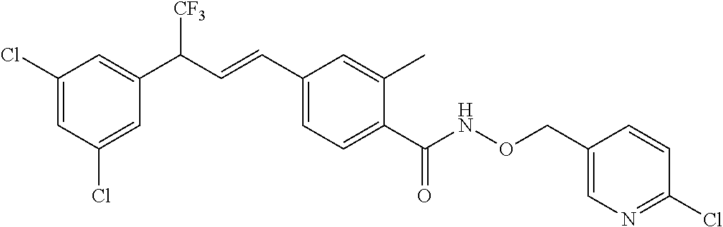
C1(Cl)=CC(Cl)=CC(C(C=CC2=CC=C(C(NOCC3=CN=C(Cl)C=C3)=O)C(C)=C2)[CF3])=C1
